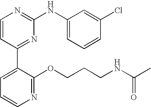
C1=CC(C2=CC=CN=C2OCCCNC(C)=O)=NC(NC2=CC=CC(Cl)=C2)=N1
